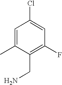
NCC1=C(F)C=C(Cl)C=C1C
